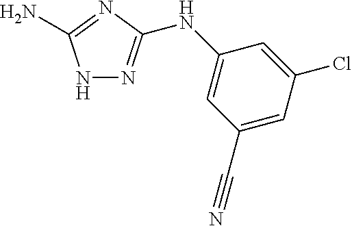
N1N=C(NC2=CC(C#N)=CC(Cl)=C2)N=C1N
